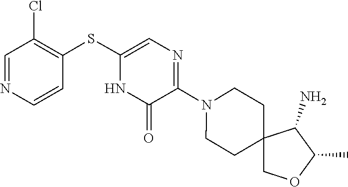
N1(C2=NC=C(SC3=C(Cl)C=NC=C3)NC2=O)CCC2(CC1)COC(C)C2N
